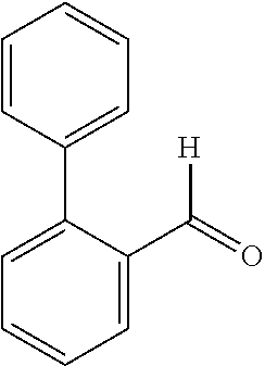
C1=C(C(=O)[H])C(C2=CC=CC=C2)=CC=C1
